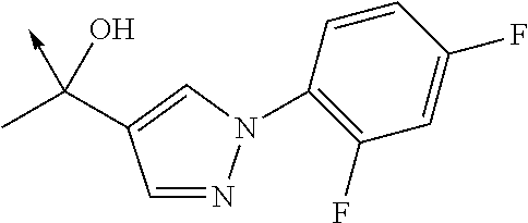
C1=NN(C2=C(F)C=C(F)C=C2)C=C1C(C)(O)->C
